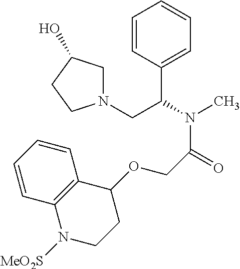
C1=CC(C(N(C)C(=O)COC2C3=C(N([MeO2S])CC2)C=CC=C3)CN2CC(O)CC2)=CC=C1
